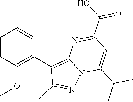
C1=CC(OC)=C(C2=C3N(N=C2C)C(C(C)C)=CC(C(O)=O)=N3)C=C1
